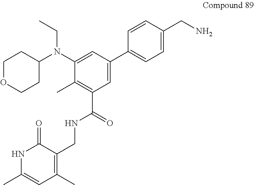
C1OCCC(N(C2=CC(C3=CC=C(CN)C=C3)=CC(C(=O)NCC3=C(C)C=C(C)NC3=O)=C2C)CC)C1
